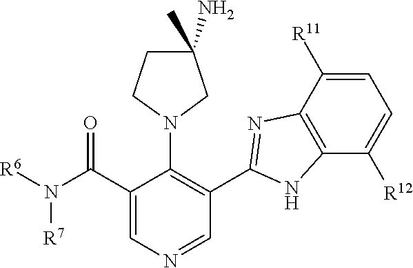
C1(C2=NC3=C(N2)C([R12])=CC=C3[R11])=C(N2CC(C)(N)CC2)C(C(N([R6])[R7])=O)=CN=C1
